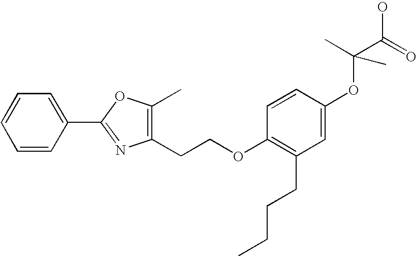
O(C(C(O)=O)(C)C)C1=CC(CCCC)=C(OCCC2=C(C)OC(C3=CC=CC=C3)=N2)C=C1
